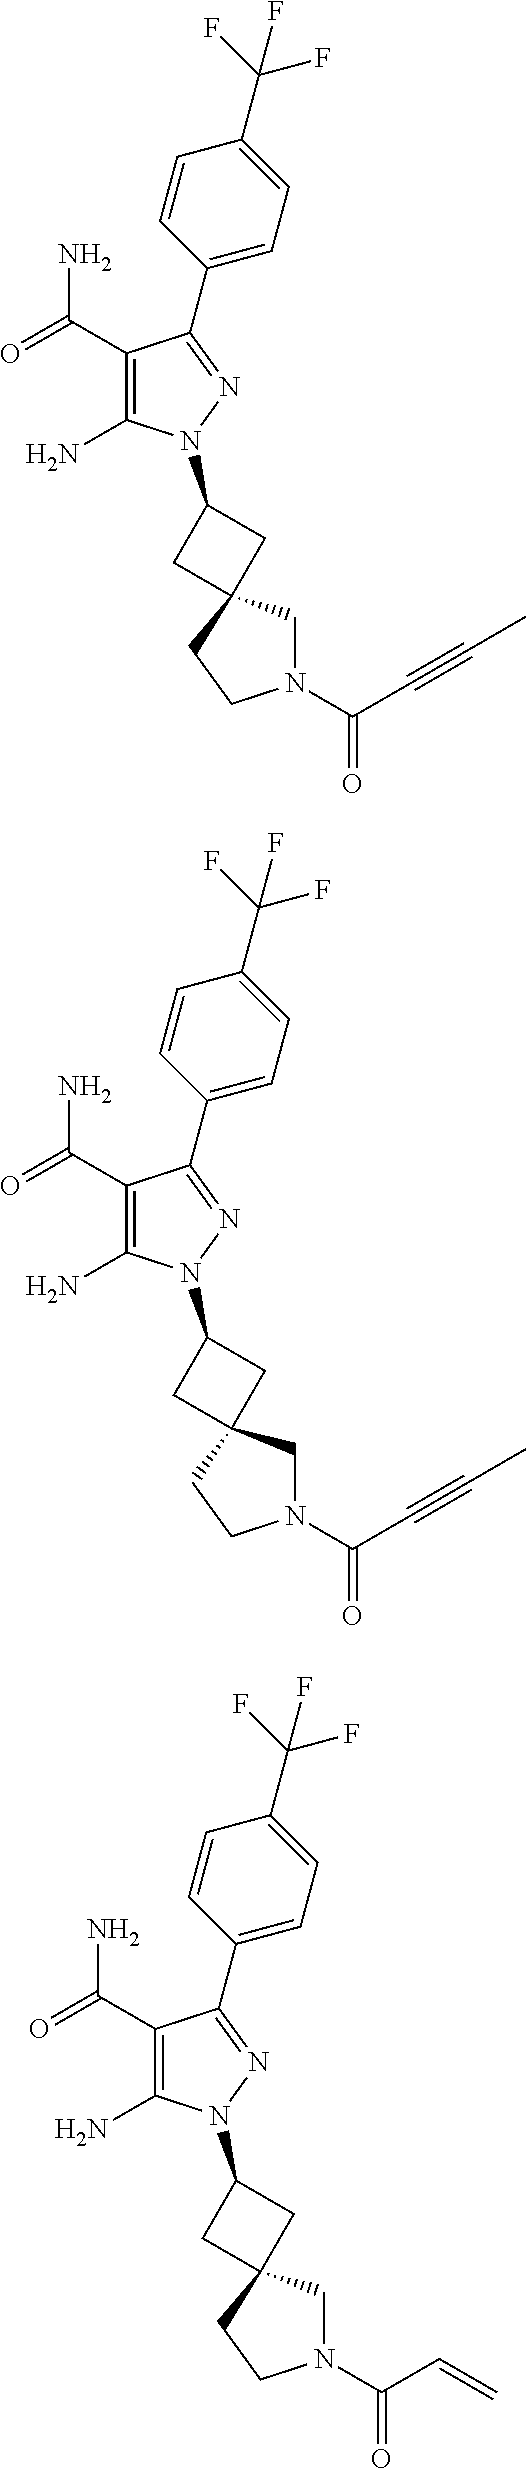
C1(C(=O)N)=C(N)N(C2CC3(C2)CN(C(C#CC)=O)CC3)N=C1C1=CC=C(C(F)(F)F)C=C1.C1(C(=O)N)=C(N)N(C2CC3(C2)CN(C(C#CC)=O)CC3)N=C1C1=CC=C(C(F)(F)F)C=C1.C1(C(=O)N)=C(N)N(C2CC3(C2)CN(C(C=C)=O)CC3)N=C1C1=CC=C(C(F)(F)F)C=C1
